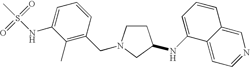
C1CN(CC2=C(C)C(NS(=O)(=O)C)=CC=C2)CC1NC1=CC=CC2=CN=CC=C12
